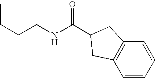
CCCCNC(=O)C1CC2=C(C=CC=C2)C1
